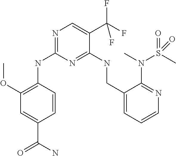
C1=CC(NC2=NC=C(C(F)(F)F)C(NCC3=CC=CN=C3N(S(C)(=O)=O)C)=N2)=C(OC)C=C1C(=O)N
